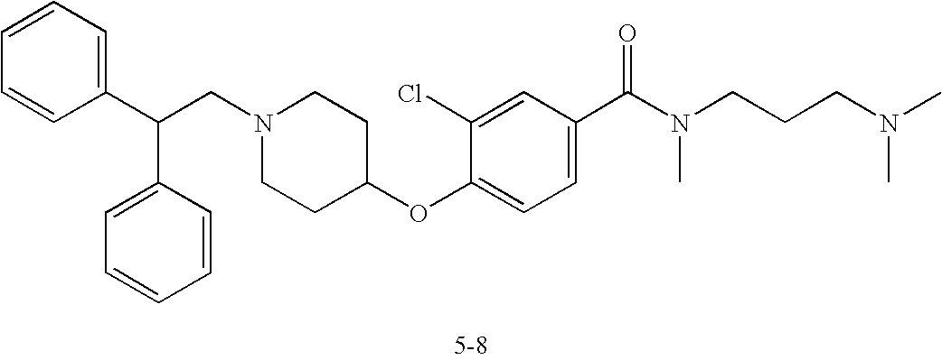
C1=CC=C(C(CN2CCC(OC3=CC=C(C(N(CCCN(C)C)C)=O)C=C3Cl)CC2)C2=CC=CC=C2)C=C1
